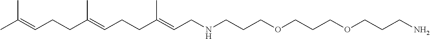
C(C(=CCCC(=CCNCCCOCCCOCCCN)C)C)CC=C(C)C
